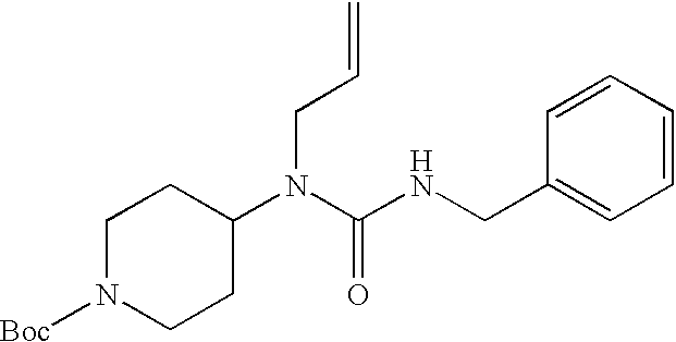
N1([Boc])CCC(N(C(NCC2=CC=CC=C2)=O)CC=C)CC1
